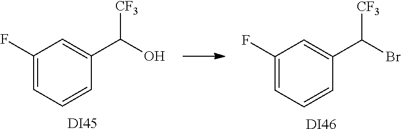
C1(F)=CC=CC(C(Br)[CF3])=C1.[DI46].C1(F)=CC=CC(C(O)[CF3])=C1.[DI45]
